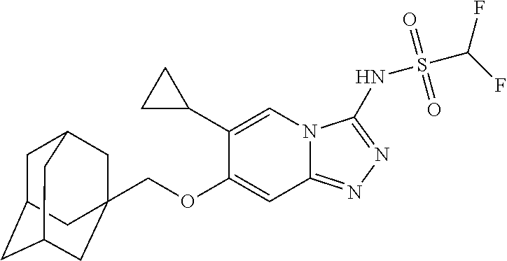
C12=NN=C(NS(C(F)F)(=O)=O)N1C=C(C1CC1)C(OCC13CC4CC(CC(C1)C4)C3)=C2
